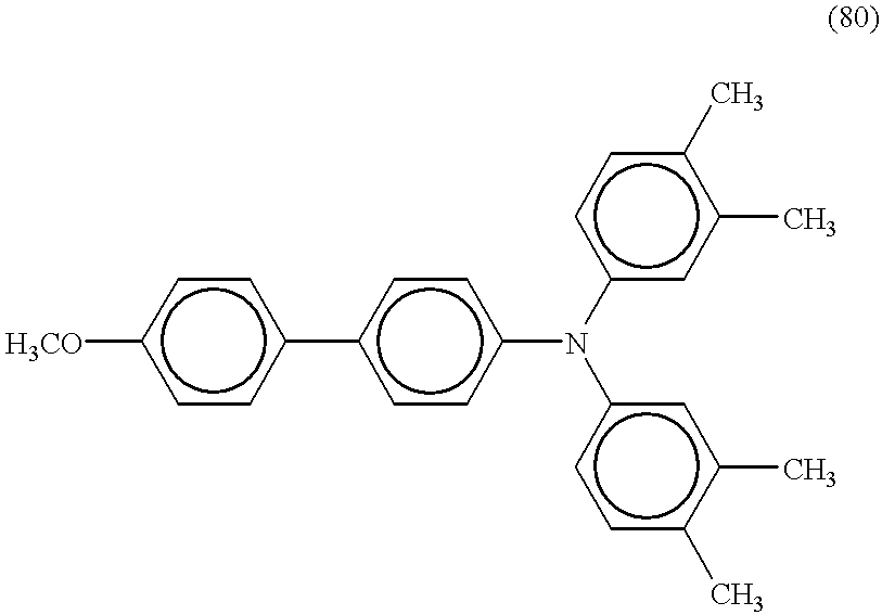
[H3CO]c1ccc(-c2ccc(N(c3cc(C)c(C)cc3)c3ccc(C)c(C)c3)cc2)cc1
